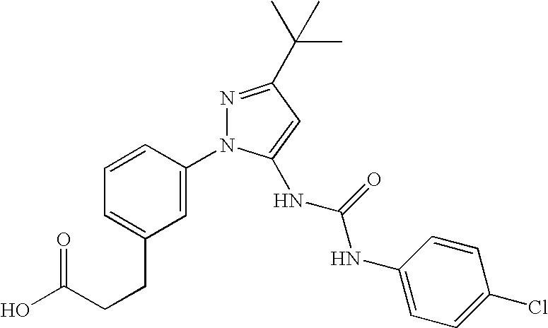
C1=CC=C(CCC(O)=O)C=C1N1N=C(C(C)(C)C)C=C1NC(NC1=CC=C(Cl)C=C1)=O
